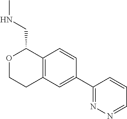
C12=C(C=C(C3=NN=CC=C3)C=C1)CCOC2CNC
